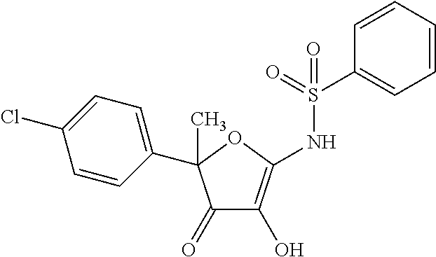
C1=CC(C2(C)C(=O)C(O)=C(NS(C3=CC=CC=C3)(=O)=O)O2)=CC=C1Cl
